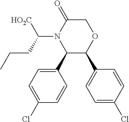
C1(C2=CC=C(Cl)C=C2)C(C2=CC=C(Cl)C=C2)OCC(=O)N1C([HO2C])CCC
